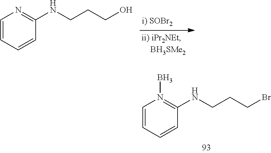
C1=CC=CC(NCCCO)=N1.C1=CC=CC(NCCCBr)=N1B
